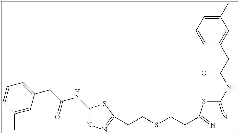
C1(NC(CC2=CC=CC(C)=C2)=O)=NN=C(CCSCCC(SC(=N)NC(CC2=CC(C)=CC=C2)=O)=N)S1
